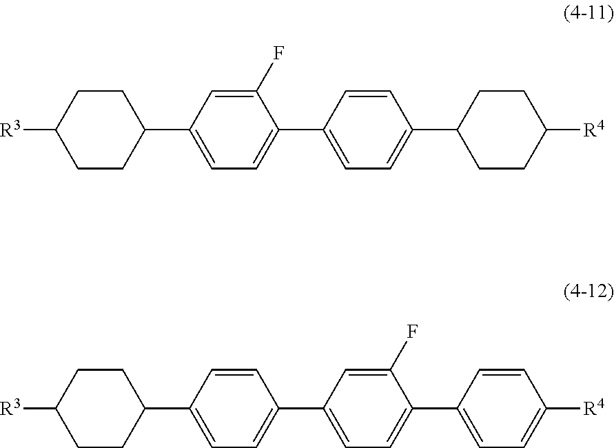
C1CC(C2=CC=C(C3=CC=C(C4CCC([R4])CC4)C=C3)C(F)=C2)CCC1[R3].C1CC(C2=CC=C(C3=CC=C(C4=CC=C([R4])C=C4)C(F)=C3)C=C2)CCC1[R3]
